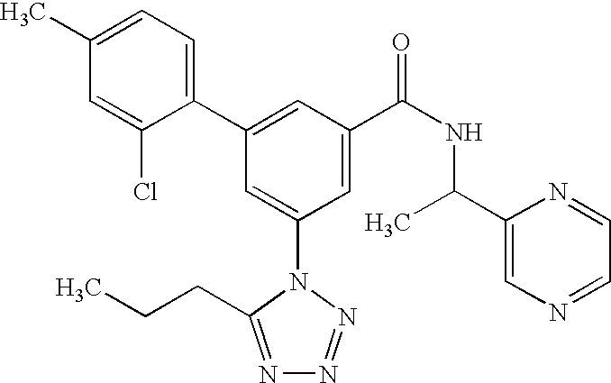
C1(C2=CC(C(NC(C3=CN=CC=N3)C)=O)=CC(N3C(CCC)=NN=N3)=C2)=CC=C(C)C=C1Cl
